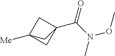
C(C12CC([Me])(C1)C2)(N(OC)C)=O
